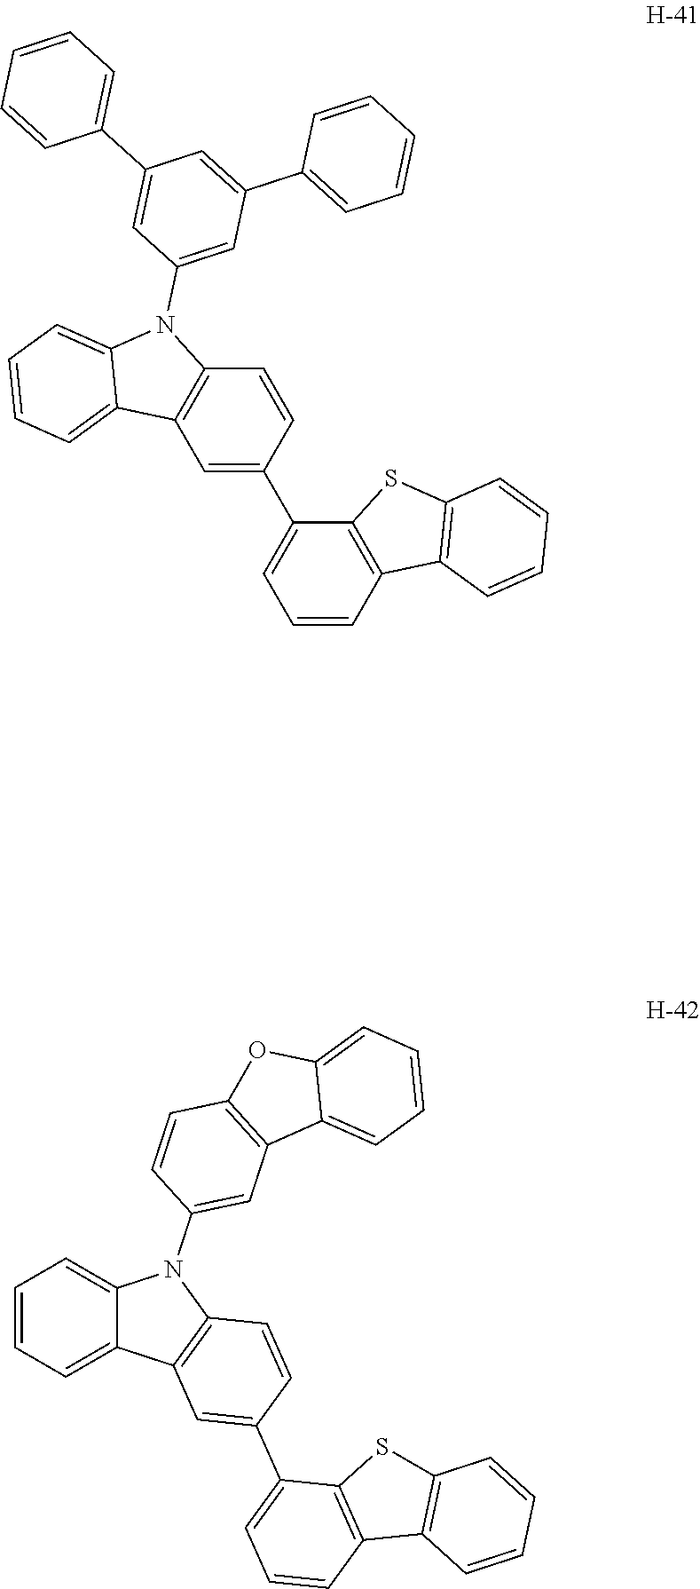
C12=C(C=C(C3=CC=CC4=C3SC3=C4C=CC=C3)C=C1)C1=CC=CC=C1N2C1=CC(C2=CC=CC=C2)=CC(C2=CC=CC=C2)=C1.C1=CC=C2C(=C1)N(C1=CC3=C(C=C1)OC1=CC=CC=C31)C1=C2C=C(C2=CC=CC3=C2SC2=C3C=CC=C2)C=C1
